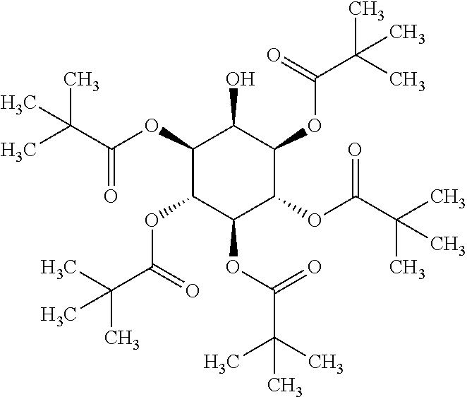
CC(C(OC1C(OC(C(C)(C)C)=O)C(OC(C(C)(C)C)=O)C(OC(C(C)(C)C)=O)C(OC(C(C)(C)C)=O)C1O)=O)(C)C
